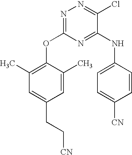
N1=C(OC2=C(C)C=C(CC[CN])C=C2C)N=C(NC2=CC=C([CN])C=C2)C(Cl)=N1
